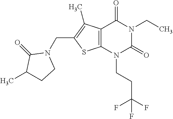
C12=C(N(CCC(F)(F)F)C(=O)N(CC)C1=O)SC(CN1C(=O)C(C)CC1)=C2C
